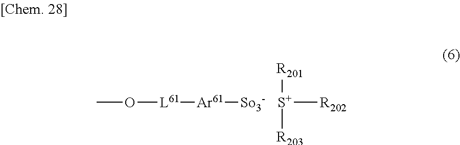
CO[L61][Ar61][So3-].[S+]([R202])([R203])[R201]
